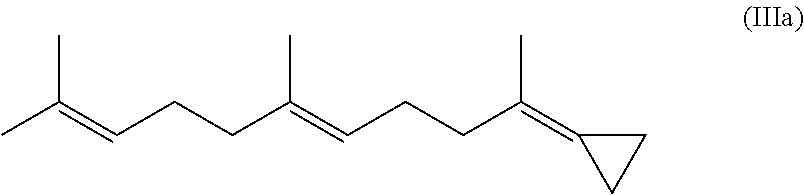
CC(=CCCC(=CCCC(=C1CC1)C)C)C
